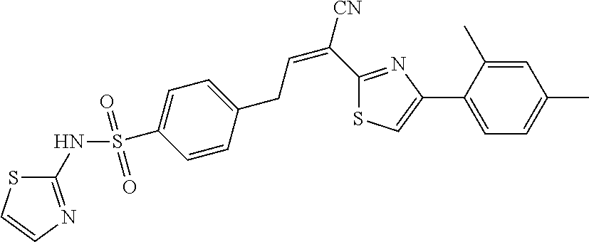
C1(NS(=O)(=O)C2=CC=C(CC=C([CN])C3=NC(C4=CC=C(C)C=C4C)=CS3)C=C2)=NC=CS1
